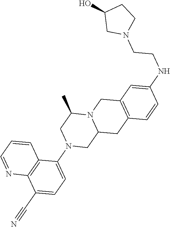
C1=CC2=C(C=C1NCCN1CCC(O)C1)CN1C(CN(C3=CC=C(C#N)C4=C3C=CC=N4)CC1C)C2
